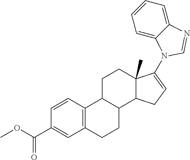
C12=C(CCC3C1CCC1(C)C3CC=C1N1C3=CC=CC=C3N=C1)C=C(C(OC)=O)C=C2
